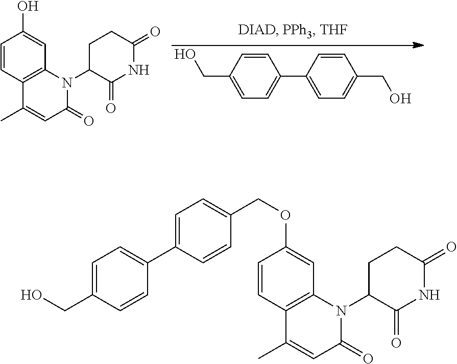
C1=CC2=C(C=C1OCC1=CC=C(C3=CC=C(CO)C=C3)C=C1)N(C1C(=O)NC(=O)CC1)C(=O)C=C2C.C1=CC2=C(C=C1O)N(C1C(=O)NC(=O)CC1)C(=O)C=C2C.C1=CC(CO)=CC=C1C1=CC=C(CO)C=C1
